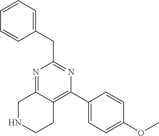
N1=C2C(=C(C3=CC=C(OC)C=C3)N=C1CC1=CC=CC=C1)CCNC2
